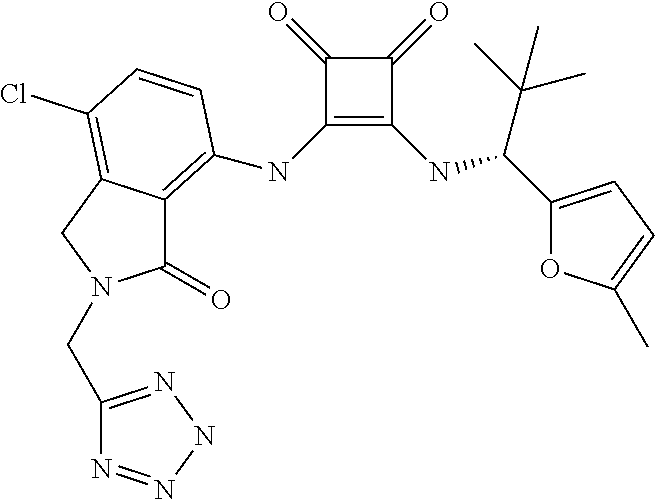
C1(NC2=C3C(=O)N(CC4=NNN=N4)CC3=C(Cl)C=C2)=C(NC(C2=CC=C(C)O2)C(C)(C)C)C(=O)C1=O
